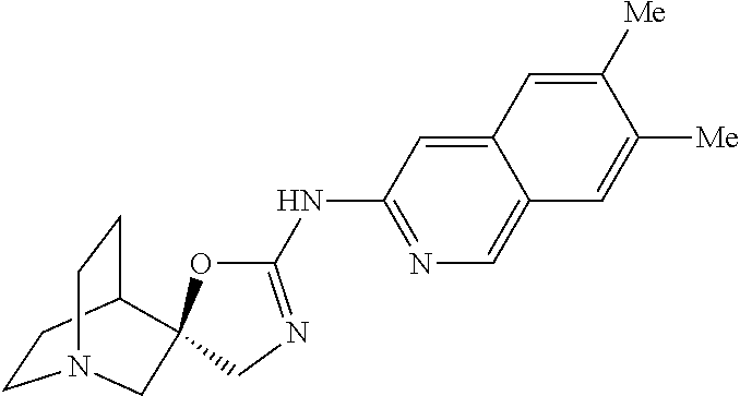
C12=CC(NC3=NCC4(O3)C3CCN(CC3)C4)=NC=C1C=C([Me])C([Me])=C2
